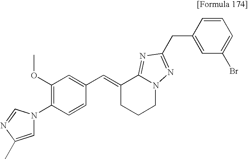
N1(C2=C(OC)C=C(C=C3CCCN4C3=NC(CC3=CC(Br)=CC=C3)=N4)C=C2)C=C(C)N=C1
